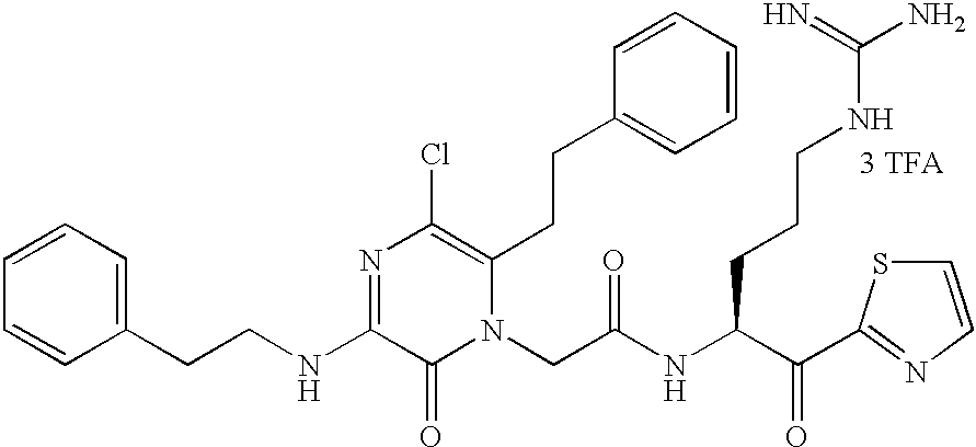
[3 TFA].C1(CCNC2=NC(Cl)=C(CCC3=CC=CC=C3)N(CC(NC(C(=O)C3=NC=CS3)CCCNC(=N)N)=O)C2=O)=CC=CC=C1
